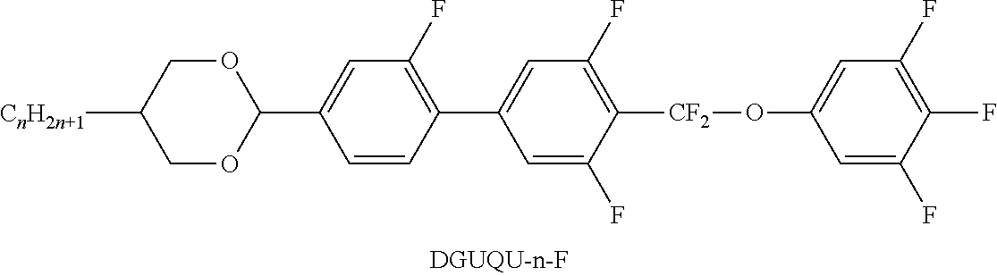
C1OC(C2=CC(F)=C(C3=CC(F)=C([CF2]OC4=CC(F)=C(F)C(F)=C4)C(F)=C3)C=C2)OCC1[CnH2n+1]
